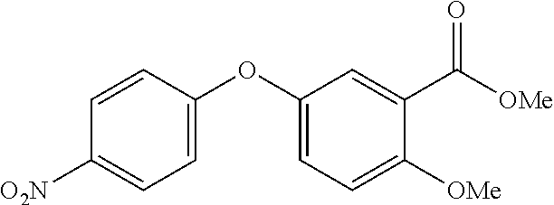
C1=CC([O2N])=CC=C1OC1=CC=C([OMe])C(C([OMe])=O)=C1
